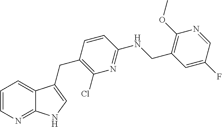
C1=CN=C2C(=C1)C(CC1=C(Cl)N=C(NCC3=C(OC)N=CC(F)=C3)C=C1)=CN2
